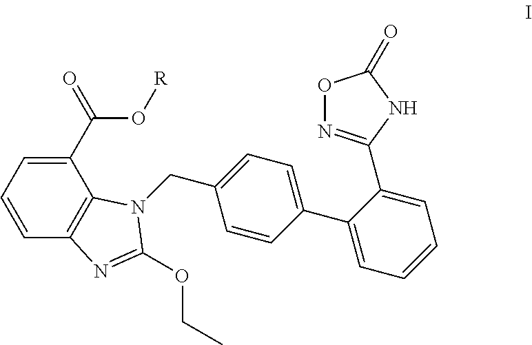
C1(C(O[R])=O)=CC=CC2=C1N(CC1=CC=C(C3=CC=CC=C3C3=NOC(=O)N3)C=C1)C(OCC)=N2
